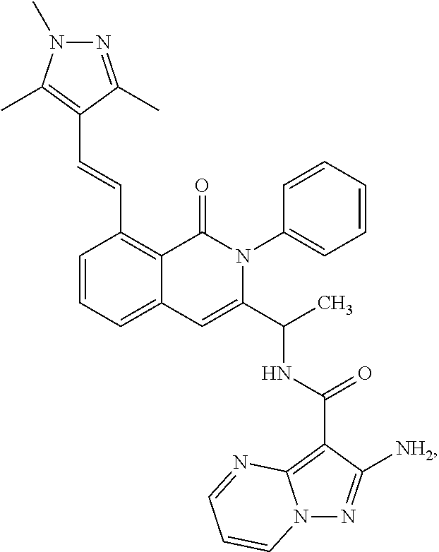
C1=CC=C2C(=C1C=CC1=C(C)N(C)N=C1C)C(=O)N(C1=CC=CC=C1)C(C(C)NC(C1=C3N(N=C1[NH2])C=CC=N3)=O)=C2
